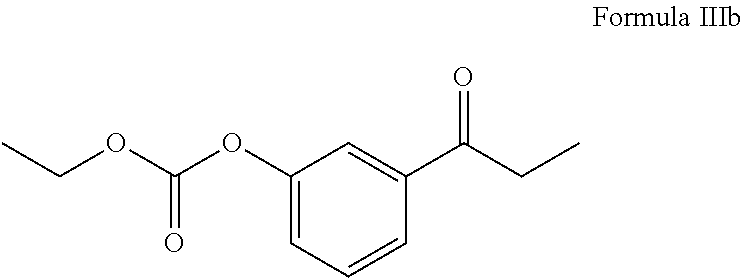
C1(OC(OCC)=O)=CC=CC(C(=O)CC)=C1
